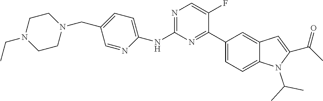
C1(CN2CCN(CC)CC2)=CC=C(NC2=NC=C(F)C(C3=CC=C4C(=C3)C=C(C(C)=O)N4C(C)C)=N2)N=C1
